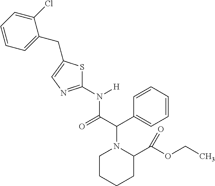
C1(Cl)=CC=CC=C1CC1=CN=C(N([H])C(C(C2=CC=CC=C2)N2CCCCC2C(=O)OCC)=O)S1
